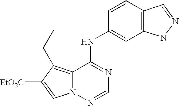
C12=C(CC)C([EtO2C])=CN1N=CN=C2NC1=CC2=C(C=C1)C=NN2
